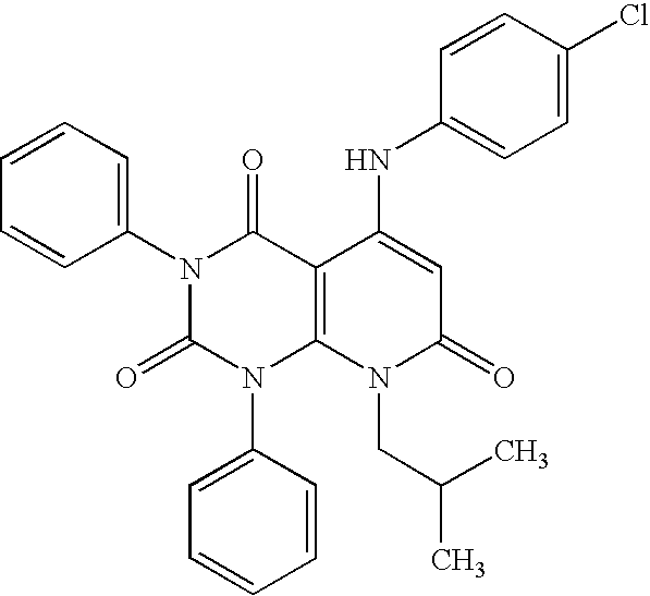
N1(C2=CC=CC=C2)C(=O)N(C2=CC=CC=C2)C2=C(C1=O)C(NC1=CC=C(Cl)C=C1)=CC(=O)N2CC(C)C
